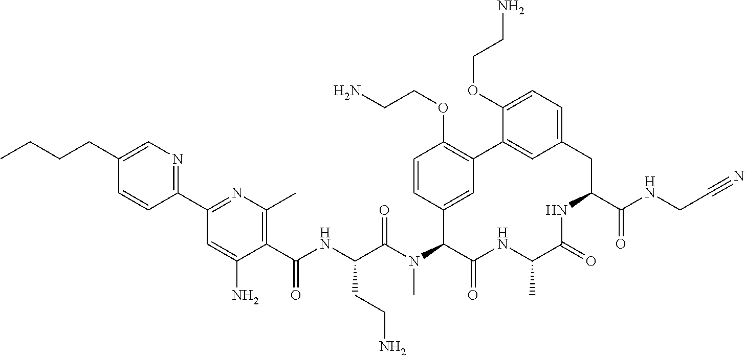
C1(C(NC(C(N(C2C(=O)NC(C)C(=O)NC(C(NCC#N)=O)CC3=CC=C(OCCN)C(=C3)C3=C(OCCN)C=CC2=C3)C)=O)CCN)=O)=C(C)N=C(C2=NC=C(CCCC)C=C2)C=C1N
